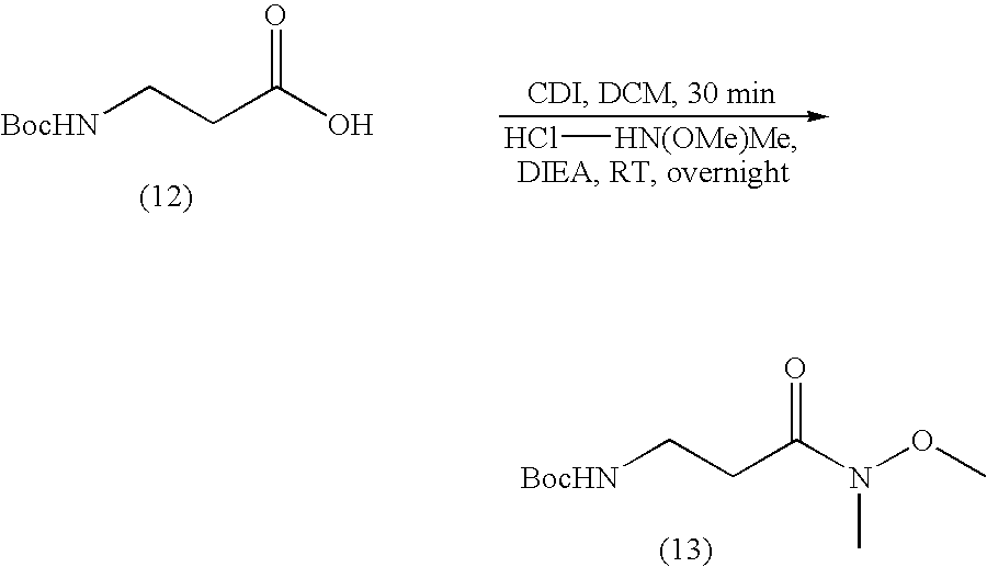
[BocHN]CCC(O)=O.Cl[HN(OMe)Me].[BocHN]CCC(N(OC)C)=O
